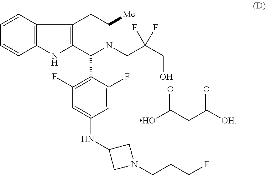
C12=C(C=CC=C1)C1=C(N2)C(C2=C(F)C=C(NC3CN(CCCF)C3)C=C2F)N(CC(CO)(F)F)C([Me])C1.C(C([OH])=O)C(O)=O
